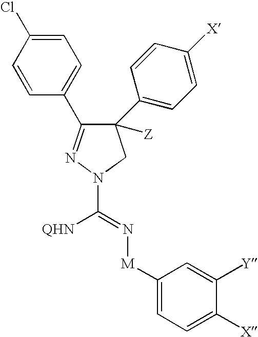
C1=CC(Cl)=CC=C1C1=NN(C(=N[M]C2=CC=C([X])C([Y])=C2)[QHN])CC1([Z])C1=CC=C([X])C=C1
